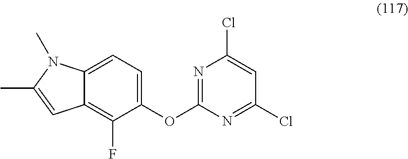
C12=C(F)C(OC3=NC(Cl)=CC(Cl)=N3)=CC=C1N(C)C(C)=C2
